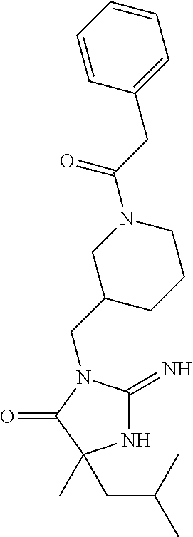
N1C(=N)N(CC2CCCN(C(CC3=CC=CC=C3)=O)C2)C(=O)C1(C)CC(C)C
